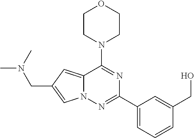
N12C(=CC(CN(C)C)=C1)C(N1CCOCC1)=NC(C1=CC=CC(CO)=C1)=N2
